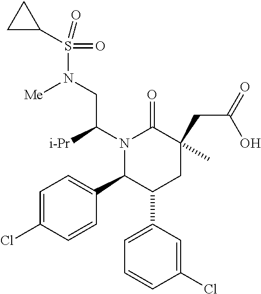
N1(C([i-Pr])CN(S(C2CC2)(=O)=O)[Me])C(C2=CC=C(Cl)C=C2)C(C2=CC=CC(Cl)=C2)CC(C)(CC(=O)O)C1=O
